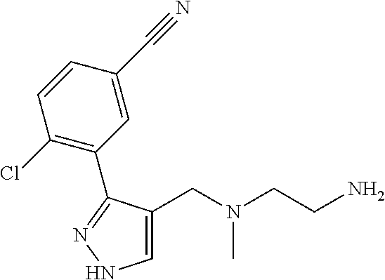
C1=C(CN(CCN)C)C(C2=C(Cl)C=CC(C#N)=C2)=NN1
